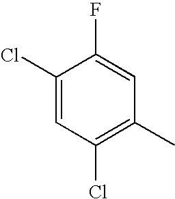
C1(Cl)=CC(Cl)=C(C)C=C1F
